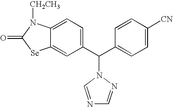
C12=CC(C(C3=CC=C([CN])C=C3)N3N=CN=C3)=CC=C1N([CH2CH3])C(=O)[Se]2
